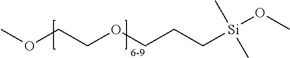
COCCOCCC[Si](OC)(C)C
